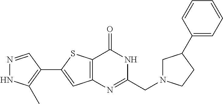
N1=CC(C2=CC3=C(S2)C(=O)NC(CN2CC(C4=CC=CC=C4)CC2)=N3)=C(C)N1
